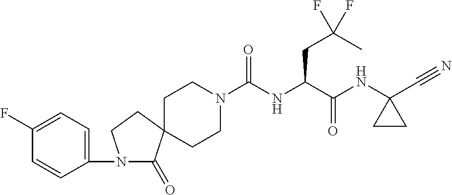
C1CN(C(NC(C(NC2(C#N)CC2)=O)CC(C)(F)F)=O)CCC12C(=O)N(C1=CC=C(F)C=C1)CC2
